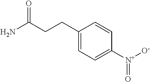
C1(CCC(N)=O)=CC=C([N+]([O-])=O)C=C1
